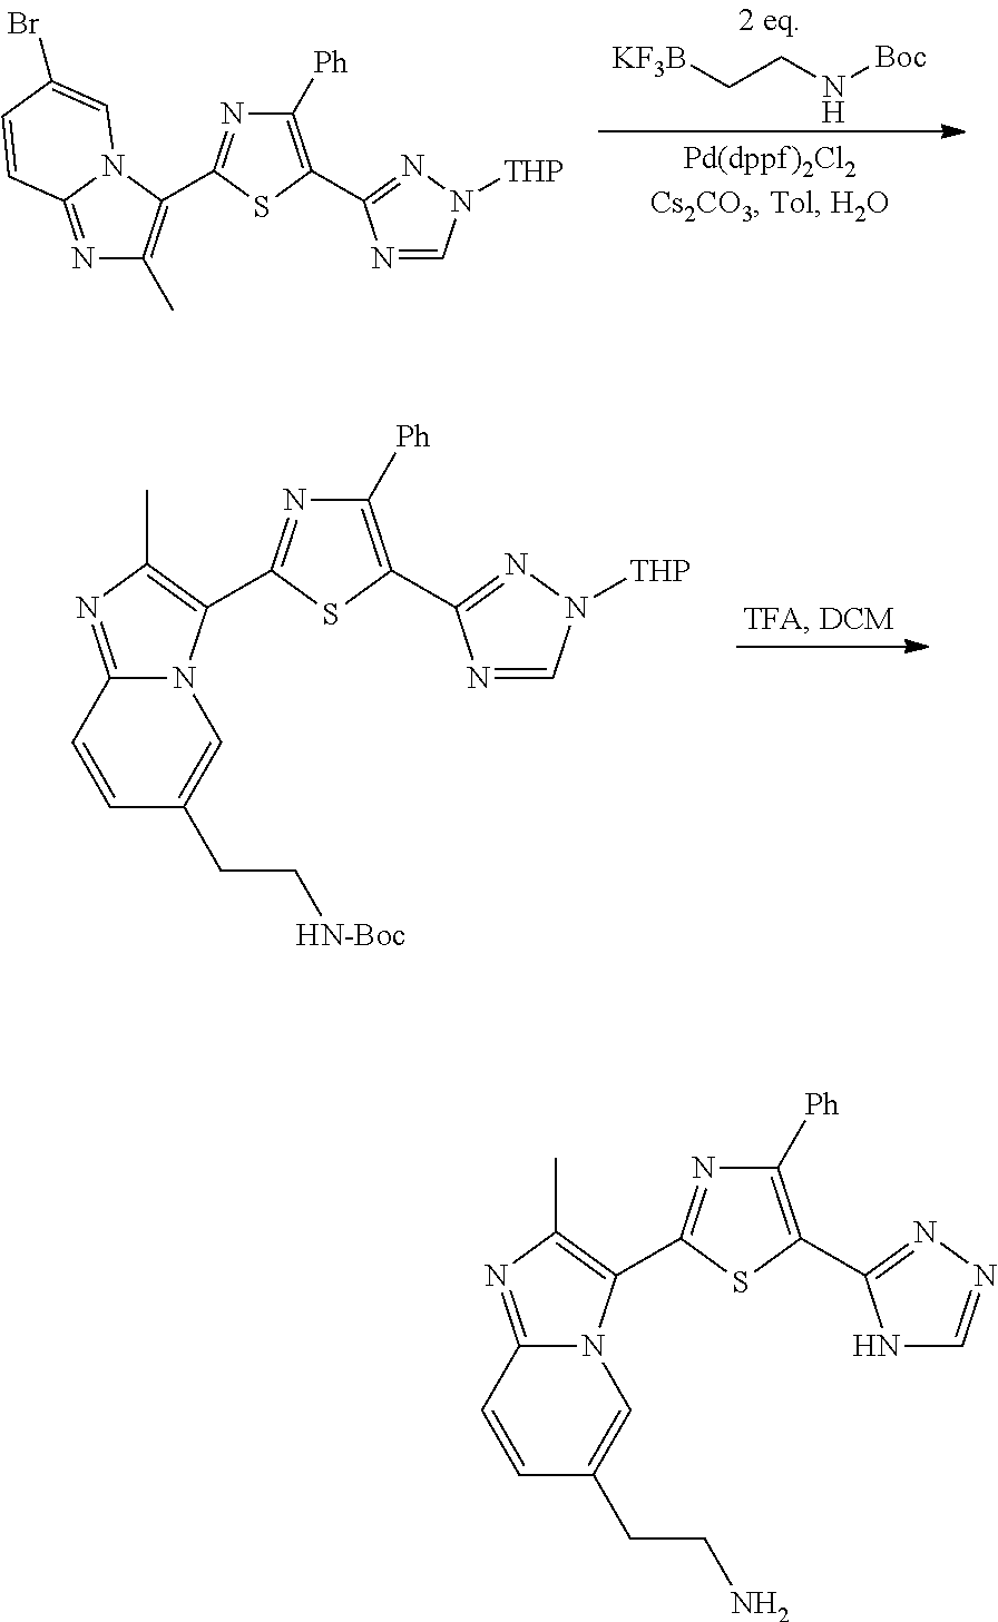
N1=C2N(C(C3=NC([Ph])=C(C4=NN([THP])C=N4)S3)=C1C)C=C(Br)C=C2.[KF3B]CCN[Boc].C12=NC(C)=C(C3=NC([Ph])=C(C4=NN([THP])C=N4)S3)N1C=C(CC[HN-Boc])C=C2.C12=NC(C)=C(C3=NC([Ph])=C(C4=NN=CN4)S3)N1C=C(CCN)C=C2
